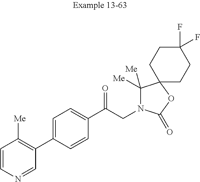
C1=CN=CC(C2=CC=C(C(CN3C([Me])([Me])C4(OC3=O)CCC(F)(F)CC4)=O)C=C2)=C1[Me]
